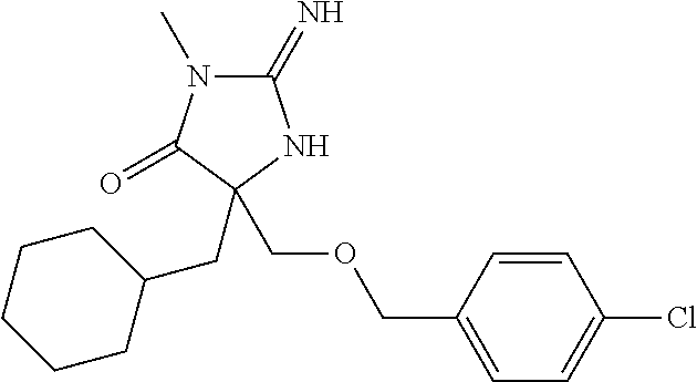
C1(=N)N(C)C(=O)C(COCC2=CC=C(Cl)C=C2)(CC2CCCCC2)N1
